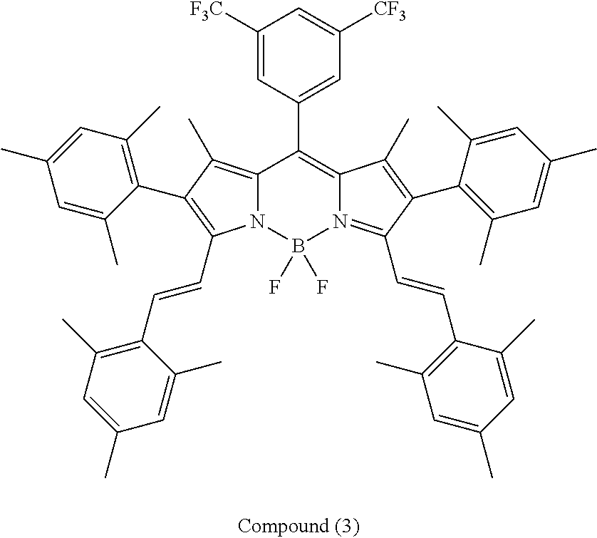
C12=C(C)C(C3=C(C)C=C(C)C=C3C)=C(C=CC3=C(C)C=C(C)C=C3C)N1B(F)(F)N1=C(C=CC3=C(C)C=C(C)C=C3C)C(C3=C(C)C=C(C)C=C3C)=C(C)C1=C2C1=CC([CF3])=CC([F3C])=C1
